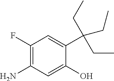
C1(F)=C(N)C=C(O)C(C(CC)(CC)CC)=C1
